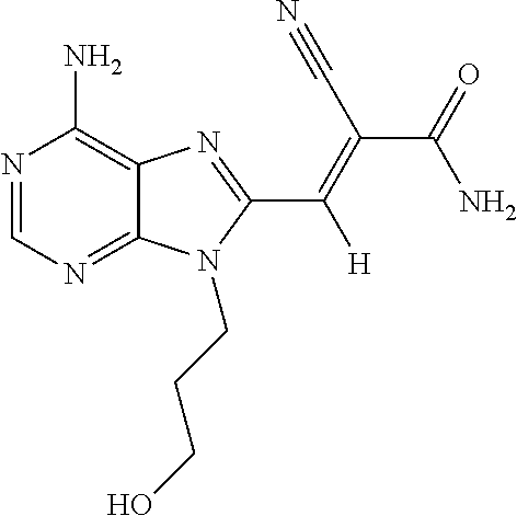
N1=CN=C2C(=C1N)N=C(C([H])=C(C(N)=O)C#N)N2CCCO
